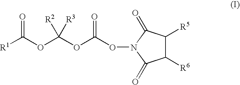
[R1]C(OC(OC(ON1C(=O)C([R6])C([R5])C1=O)=O)([R2])[R3])=O
